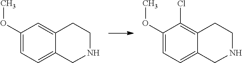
C1=C(OC)C=C2C(=C1)CNCC2.C1=C(OC)C(Cl)=C2C(=C1)CNCC2
